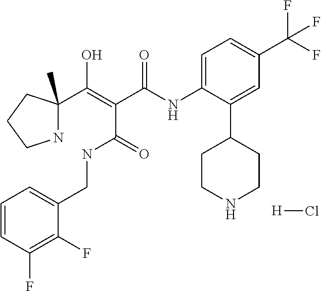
C1(C(=C(C(NCC2=CC=CC(F)=C2F)=O)C(NC2=CC=C(C(F)(F)F)C=C2C2CCNCC2)=O)O)(C)NCCC1.[H]Cl
